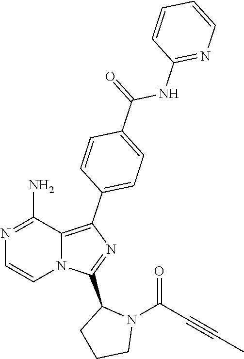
C1=CN2C(=C(C3=CC=C(C(=O)NC4=NC=CC=C4)C=C3)N=C2C2N(C(C#CC)=O)CCC2)C(N)=N1
